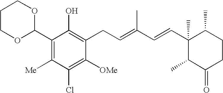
C1(C2OCCCO2)=C([Me])C(Cl)=C([OMe])C(CC=C(C=CC2(C)C(C)C(=O)CCC2C)C)=C1O
